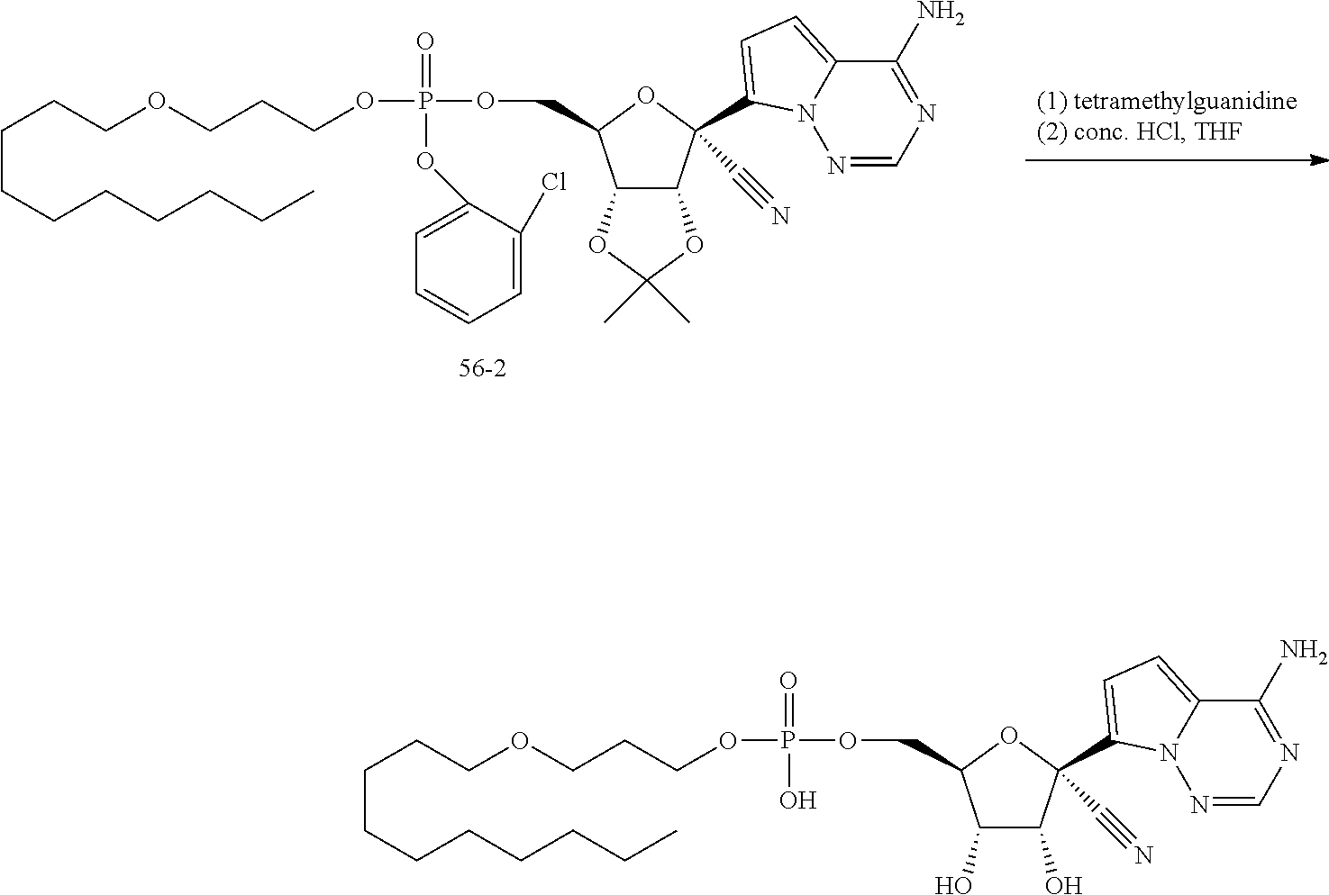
C1(O)C(O)C(C#N)(C2=CC=C3C(N)=NC=NN32)OC1COP(OCCCOCCCCCCCCCC)(=O)O.C12C(OC(C)(C)O1)C(C#N)(C1=CC=C3C(N)=NC=NN31)OC2COP(OCCCOCCCCCCCCCC)(=O)OC1=CC=CC=C1Cl
